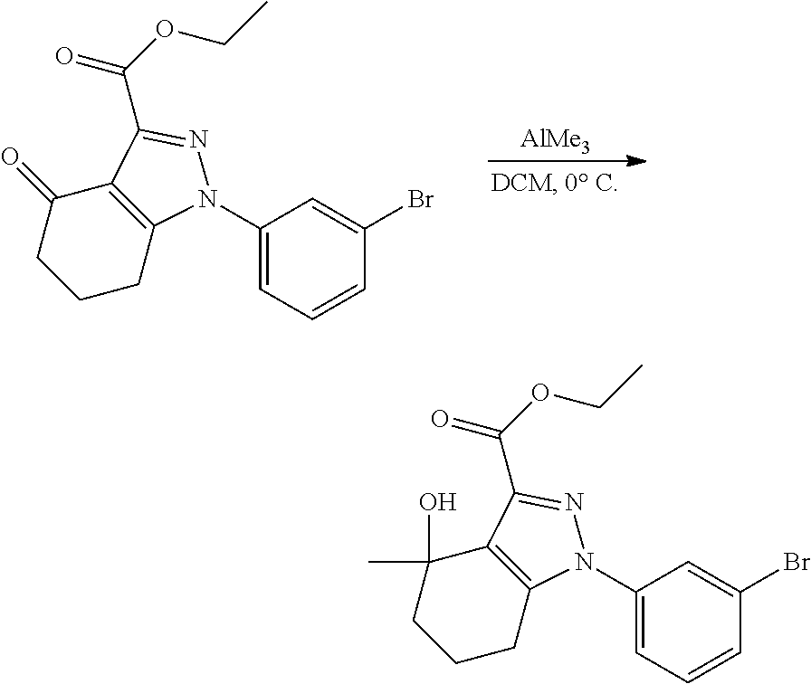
C1(C)(O)CCCC2=C1C(C(OCC)=O)=NN2C1=CC=CC(Br)=C1.[AlMe3].C1(=O)CCCC2=C1C(C(OCC)=O)=NN2C1=CC=CC(Br)=C1
